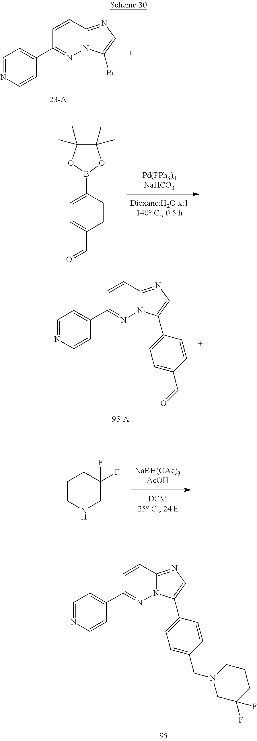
C1CNCC(F)(F)C1.C1=NC=CC(C2=NN3C(=NC=C3C3=CC=C(CN4CC(F)(F)CCC4)C=C3)C=C2)=C1.C1=NC=CC(C2=NN3C(=NC=C3Br)C=C2)=C1.C1=C(C=O)C=CC(B2OC(C)(C)C(C)(C)O2)=C1.C1=NC=CC(C2=NN3C(=NC=C3C3=CC=C(C=O)C=C3)C=C2)=C1
